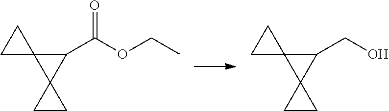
C1(C(OCC)=O)C2(C13CC3)CC2.C1(CO)C2(C13CC3)CC2
